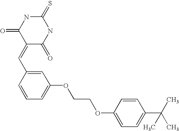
N1C(=O)C(=CC2=CC(OCCOC3=CC=C(C(C)(C)C)C=C3)=CC=C2)C(=O)NC1=S
